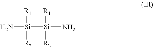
N[Si]([R1])([R2])[Si]([R1])(N)[R2]
